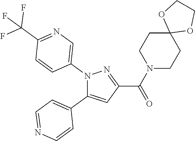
N1(C2=CN=C(C(F)(F)F)C=C2)C(C2=CC=NC=C2)=CC(C(N2CCC3(CC2)OCCO3)=O)=N1
